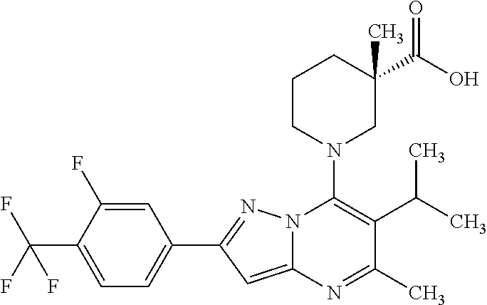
C1=C(F)C(C(F)(F)F)=CC=C1C1=NN2C(=C1)N=C(C)C(C(C)C)=C2N1CC(C(O)=O)(C)CCC1
